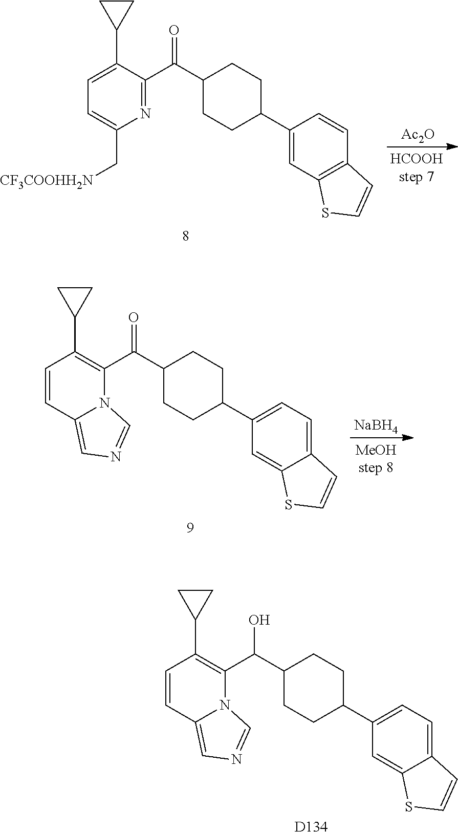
N1=C(C(C2CCC(C3=CC4=C(C=C3)C=CS4)CC2)=O)C(C2CC2)=CC=C1C[CF3COOHH2N].[Ac2O].[NaBH4].N12C(C(C3CCC(C4=CC=C5C(=C4)SC=C5)CC3)=O)=C(C3CC3)C=CC1=CN=C2.N12C(C(C3CCC(C4=CC=C5C(=C4)SC=C5)CC3)O)=C(C3CC3)C=CC1=CN=C2.[D134]
